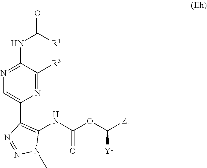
N1=C([R3])C(NC(=O)[R1])=NC=C1C1=C(NC(OC([Z])[Y1])=O)N(C)N=N1
